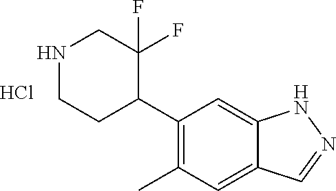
C1(C2C(F)(F)CNCC2)=C(C)C=C2C(=C1)NN=C2.Cl
